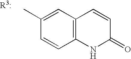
C1(C)=CC2=C(C=C1)NC(=O)C=C2
